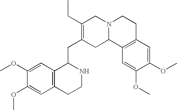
C12=C(C=C(OC)C(OC)=C1)C(CC1=C(CC)CN3C(C1)C1=C(CC3)C=C(OC)C(OC)=C1)NCC2
